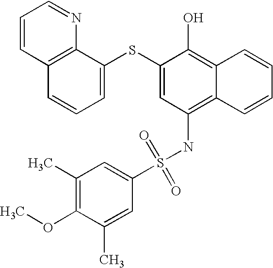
C1=CC2=C(N=C1)C(SC1=CC(NS(C3=CC(C)=C(OC)C(C)=C3)(=O)=O)=C3C(=C1O)C=CC=C3)=CC=C2
